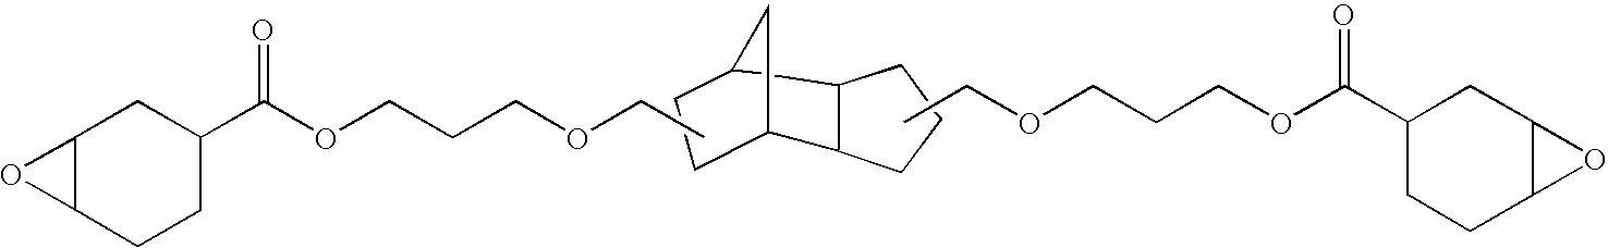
C12C(O1)CC(C(OCCCOCC)=O)CC2.O(CCCOC(C1CCC2C(C1)O2)=O)CC.C12C3CCC(C1CCC2)C3
